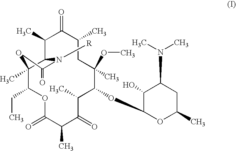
C12(C)C(C(C)C(=O)C(C)CC(OC)(C)C(OC3OC(C)CC(N(C)C)C3O)C(C)C(=O)C(C)C(=O)OC1CC)N([R])C(=O)O2
